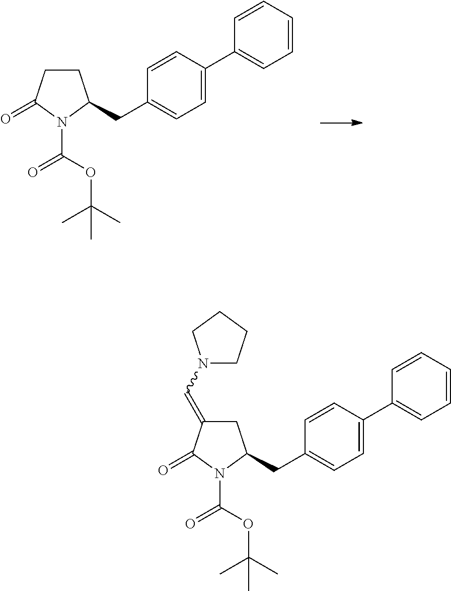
C1CC(=O)N(C(OC(C)(C)C)=O)C1CC1=CC=C(C2=CC=CC=C2)C=C1.C1C(=CN2CCCC2)C(=O)N(C(OC(C)(C)C)=O)C1CC1=CC=C(C2=CC=CC=C2)C=C1
